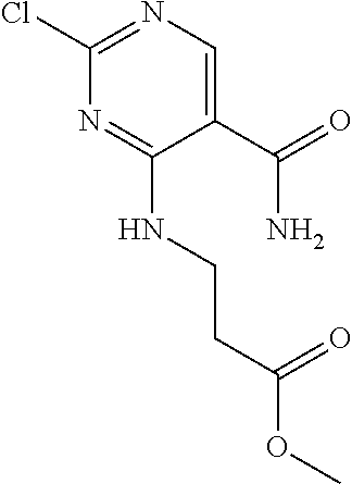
C1(C(=O)N)=CN=C(Cl)N=C1NCCC(OC)=O
